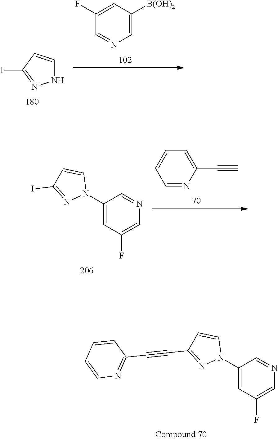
FC1=CC([B(OH)2])=CN=C1.N1C=CC(I)=N1.C1=NC(C#C)=CC=C1.C1(N2C=CC(I)=N2)=CC(F)=CN=C1.C1(N2C=CC(C#CC3=NC=CC=C3)=N2)=CC(F)=CN=C1
